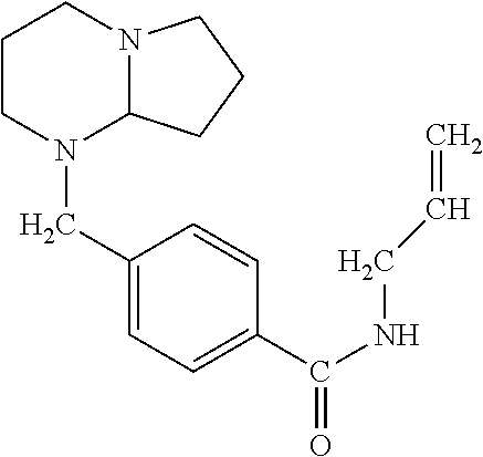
C1(CN2C3N(CCC2)CCC3)=CC=C(C(NCC=C)=O)C=C1
